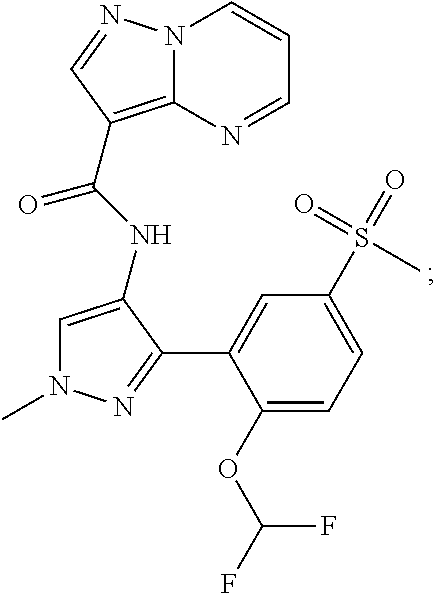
N12C(=C(C(NC3=CN(C)N=C3C3=CC(S(=O)(C)=O)=CC=C3OC(F)F)=O)C=N1)N=CC=C2
